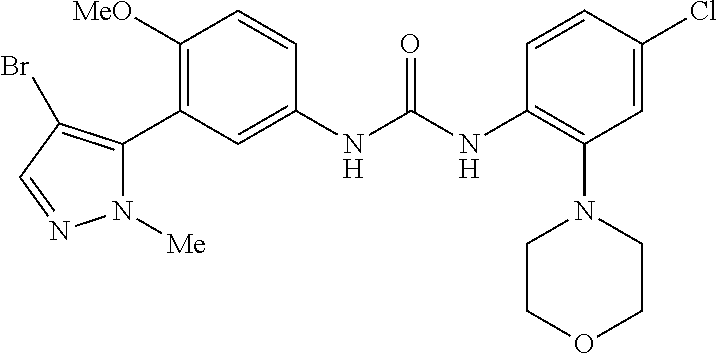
C1([MeO])=C(C2=C(Br)C=NN2[Me])C=C(NC(NC2=C(N3CCOCC3)C=C(Cl)C=C2)=O)C=C1
